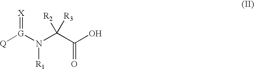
[Q][G](N(C(C(O)=O)([R3])[R2])[R1])=[X]
